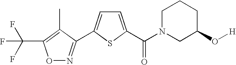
O1N=C(C2=CC=C(C(N3CC(O[H])CCC3)=O)S2)C(C)=C1C(F)(F)F
